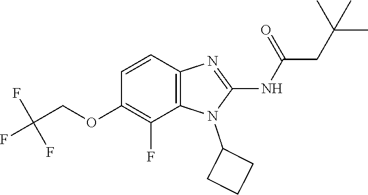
C1=CC2=C(C(F)=C1OCC(F)(F)F)N(C1CCC1)C(NC(CC(C)(C)C)=O)=N2
